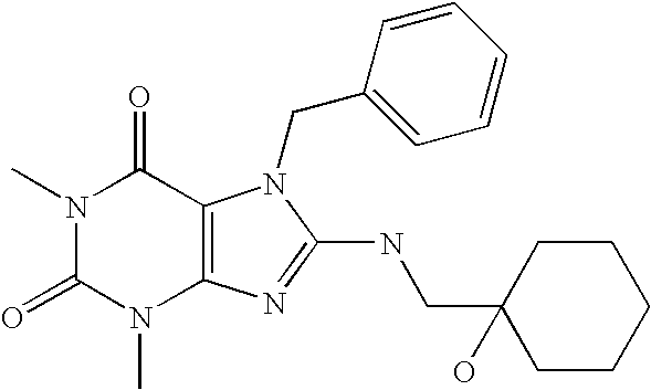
N1(C)C(=O)N(C)C2=C(C1=O)N(CC1=CC=CC=C1)C(NCC1(O)CCCCC1)=N2
